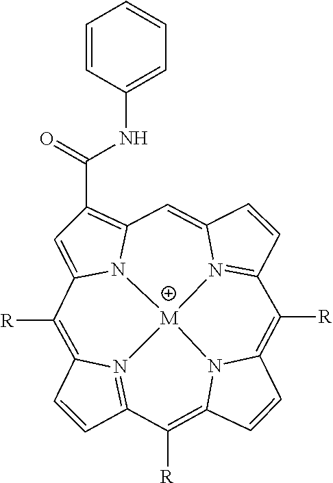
C1=CC2=N3C1=C([R])C1=CC(C(=O)NC4=CC=CC=C4)=C4N1[M]31N3=C(C=CC3=C4)C([R])=C3C=CC(=C2[R])N31
